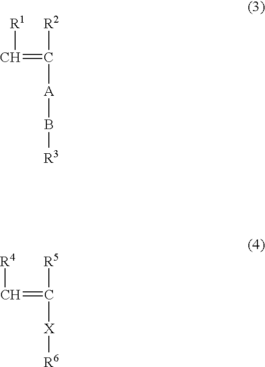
C(=C([R2])[A]B[R3])[R1].C(=C([R5])[X][R6])[R4]
